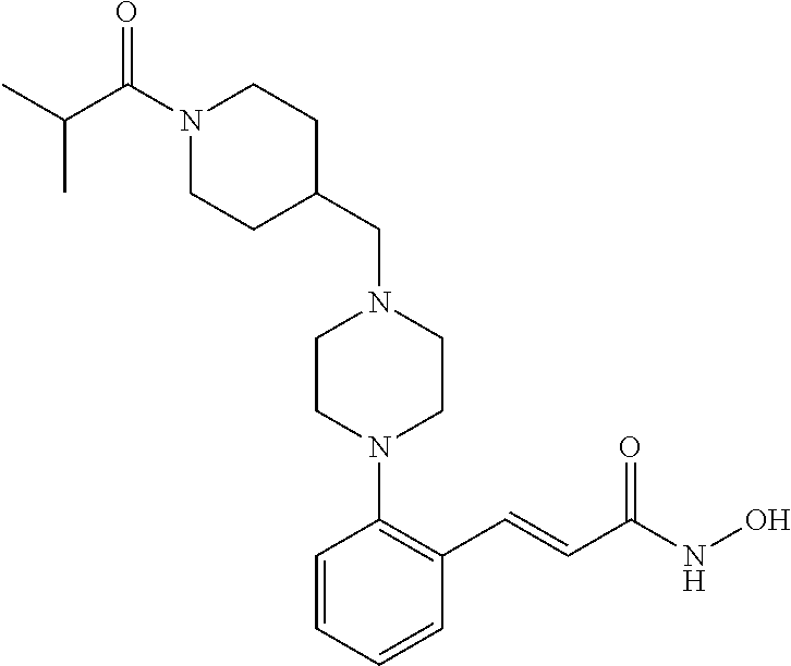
N1(C(C(C)C)=O)CCC(CN2CCN(C3=C(C=CC(NO)=O)C=CC=C3)CC2)CC1
